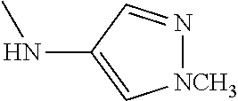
C1(NC)=C[NCH3]N=C1
